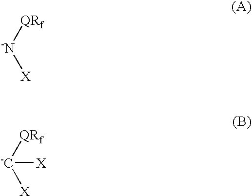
[-N]([QRf])[X].[-C]([QRf])([X])[X]
